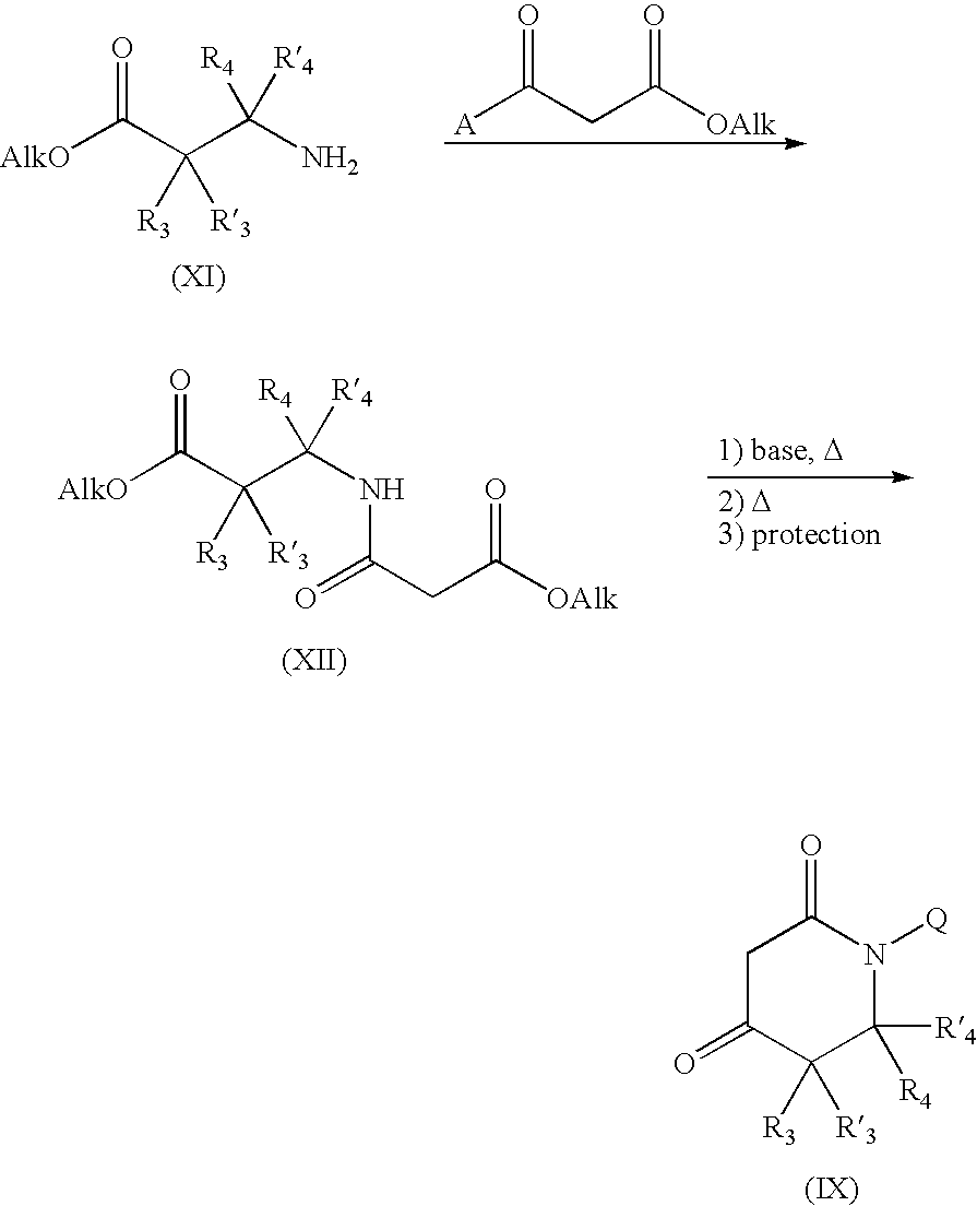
[AlkO]C(C(C(N)([R4])[R4])([R3])[R3])=O.[A]C(CC([OAlk])=O)=O.[AlkO]C(C(C(NC(=O)CC([OAlk])=O)([R4])[R4])([R3])[R3])=O.C1C(=O)C([R3])([R3])C([R4])([R4])N([Q])C1=O
